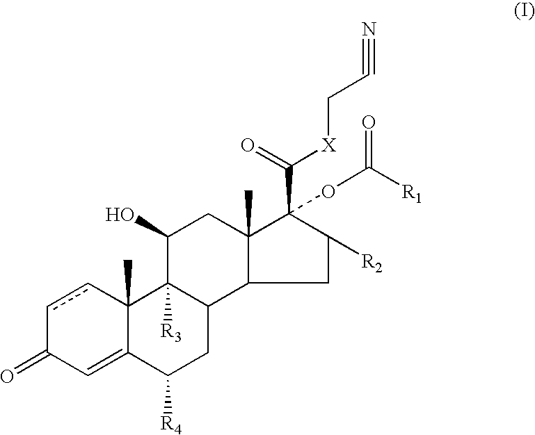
c1cC2(C)C(=CC1=O)C([R4])CC1C2([R3])C(O)CC2(C)C1CC([R2])C2(C(=O)[X]CC#N)OC([R1])=O
